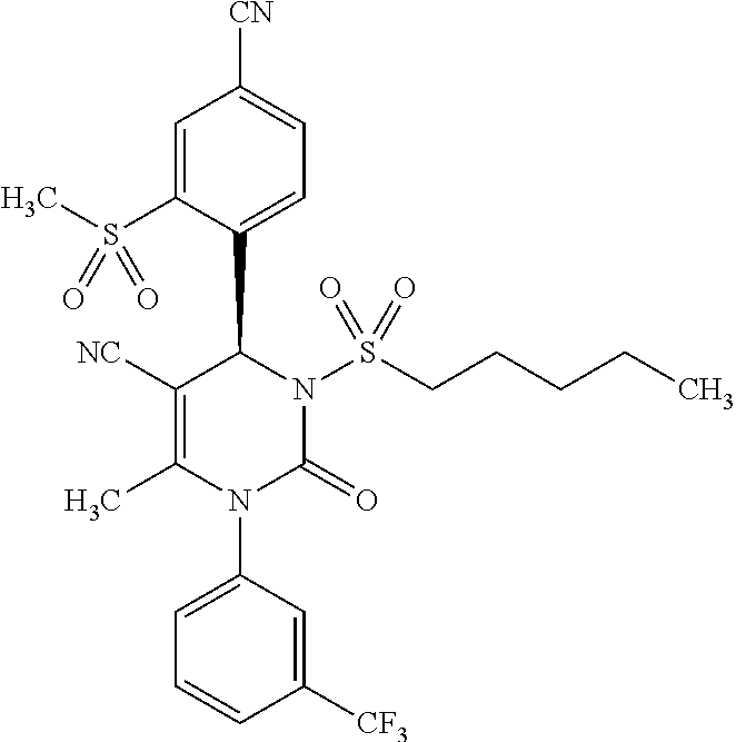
C1=C(S(C)(=O)=O)C(C2C([NC])=C(C)N(C3=CC=CC([CF3])=C3)C(=O)N2S(CCCCC)(=O)=O)=CC=C1[CN]
